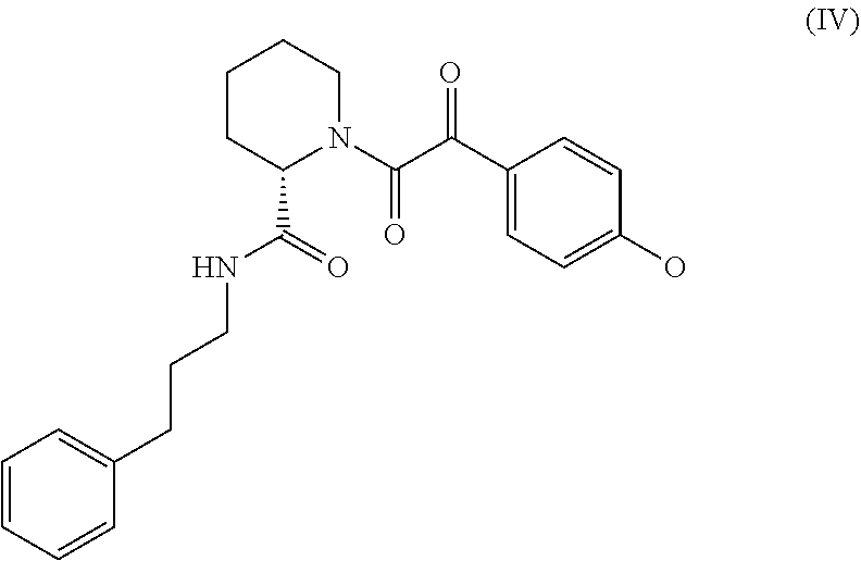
C1=CC=CC(CCCNC(C2N(C(C(=O)C3=CC=C(O)C=C3)=O)CCCC2)=O)=C1
